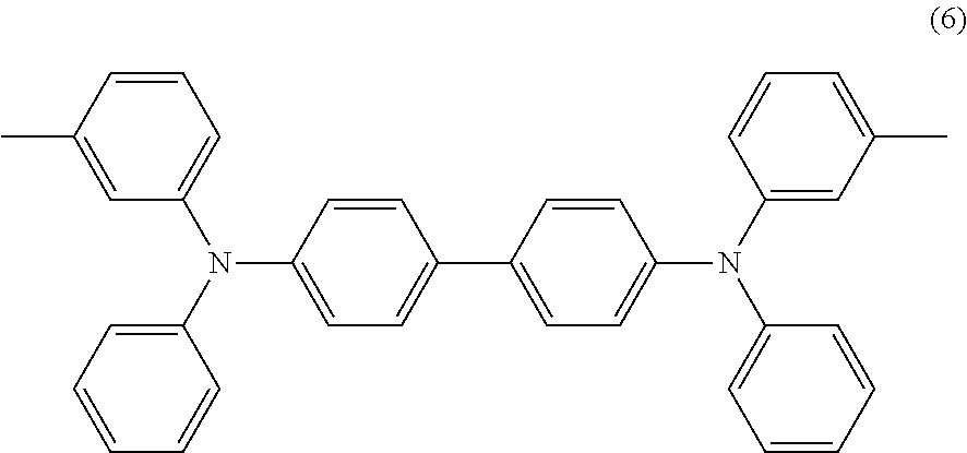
C1=CC(N(C2=CC=CC(C)=C2)C2=CC=CC=C2)=CC=C1C1=CC=C(N(C2=CC=CC=C2)C2=CC(C)=CC=C2)C=C1
